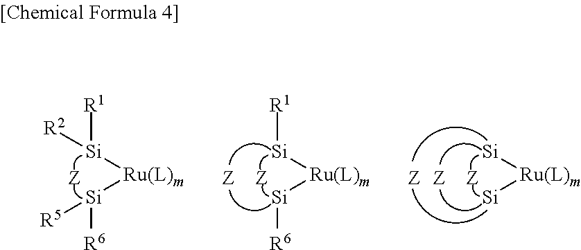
[R1][Si][Ru(L)m][Si][R6].[R1][Si]([R2])[Ru(L)m][Si]([R6])[R5].[Si][Ru(L)m][Si]
